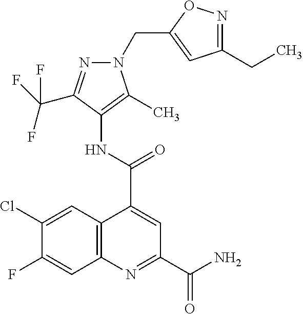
C12=C(N=C(C(N)=O)C=C1C(NC1=C(C)N(CC3=CC(CC)=NO3)N=C1C(F)(F)F)=O)C=C(F)C(Cl)=C2
